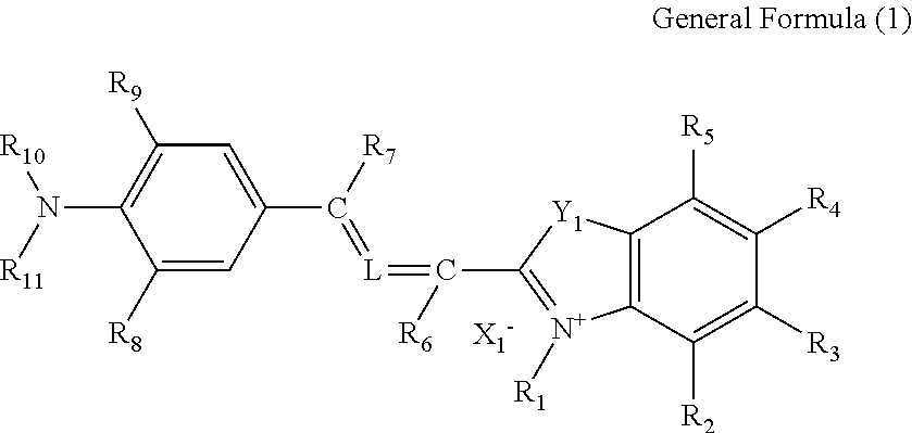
C1([R8])=CC(C([R7])=[L]=C(C2=[N+]([R1])C3=C([Y1]2)C([R5])=C([R4])C([R3])=C3[R2])[R6])=CC([R9])=C1N([R11])[R10]
